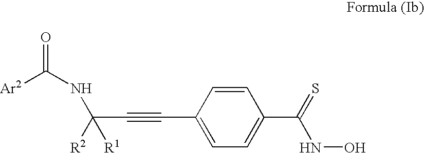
C1=CC(C#CC([R2])([R1])NC([Ar2])=O)=CC=C1C(=S)NO
